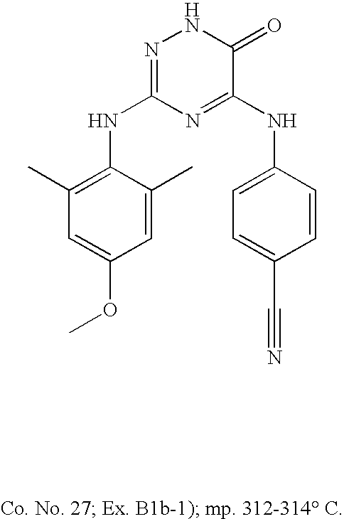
C1=CC(NC2=NC(NC3=C(C)C=C(OC)C=C3C)=NNC2=O)=CC=C1C#N
